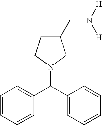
C1=CC=CC(C(C2=CC=CC=C2)N2CC(CN([H])[H])CC2)=C1
